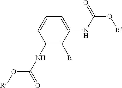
C1=CC=C(NC(O[R])=O)C([R])=C1NC(O[R])=O
